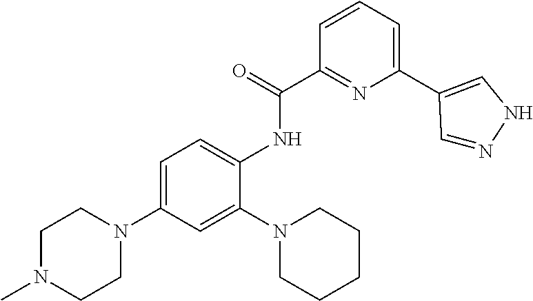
C1N(C)CCN(C2=CC=C(NC(=O)C3=NC(C4=CNN=C4)=CC=C3)C(N3CCCCC3)=C2)C1
